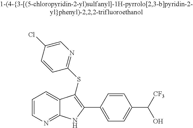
C1=CN=C2C(=C1)C(SC1=NC=C(Cl)C=C1)=C(C1=CC=C(C([CF3])O)C=C1)N2
